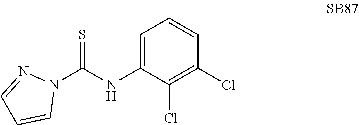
N1=CC=CN1C(NC1=CC=CC(Cl)=C1Cl)=S
